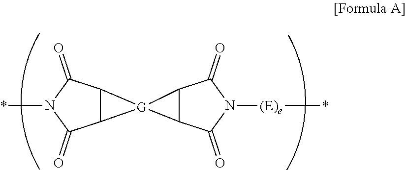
C12C(C(=O)N(*)C1=O)[G]21C2C1C(=O)N([(E)e]*)C2=O
